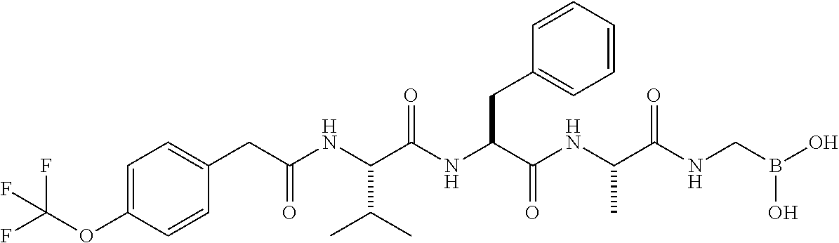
C(C(NC(C(NC(C(NC(C(NCB(O)O)=O)C)=O)CC1=CC=CC=C1)=O)C(C)C)=O)C1=CC=C(OC(F)(F)F)C=C1
